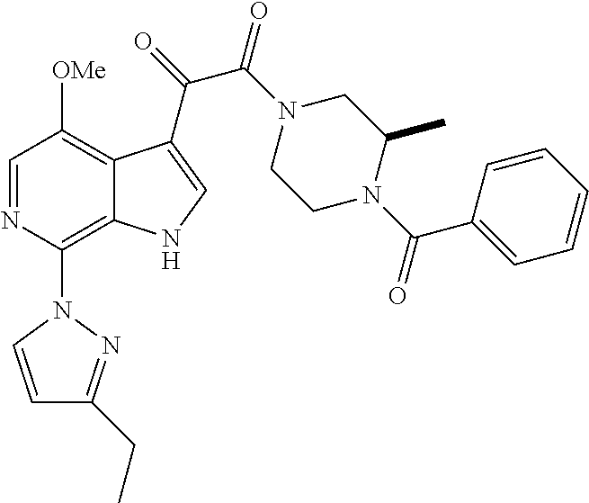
C1=NC(N2C=CC(CC)=N2)=C2C(=C1[OMe])C(C(=O)C(N1CCN(C(C3=CC=CC=C3)=O)C(C)C1)=O)=CN2
